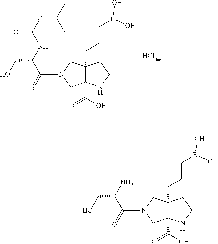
Cl.N1(C(=O)C(CO)NC(=O)OC(C)(C)C)CC2(C(O)=O)C(CCCB(O)O)(C1)CCN2.N1(C(=O)C(CO)N)CC2(C(O)=O)C(CCCB(O)O)(C1)CCN2
